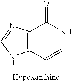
C12=C(C=CNC1=O)NC=N2
